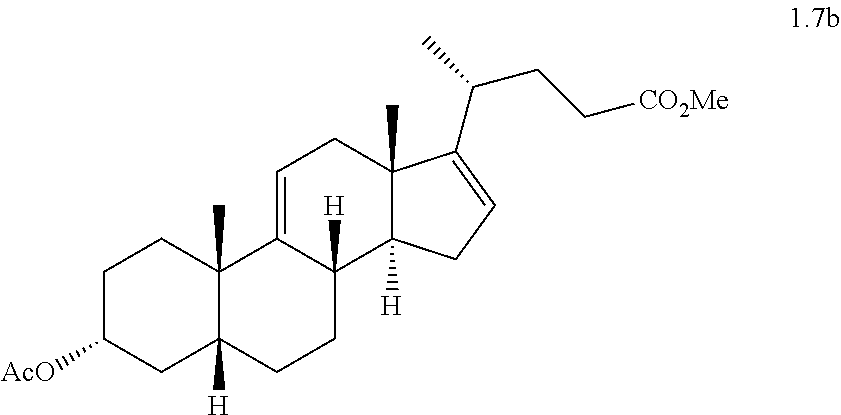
C1C([AcO])CC2([H])C(C)(C1)C1=CCC3(C)C([H])(C1([H])CC2)CC=C3C(CC[CO2Me])C
